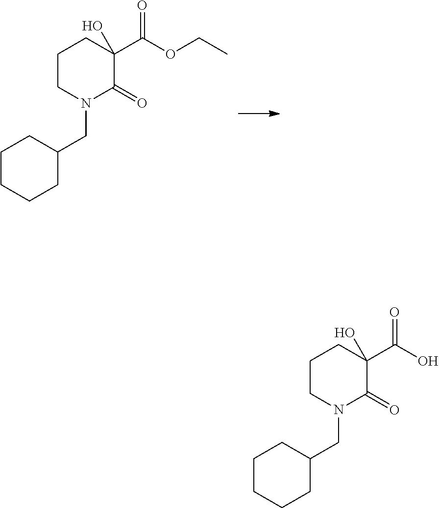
C1CN(CC2CCCCC2)C(=O)C(C(OCC)=O)(O)C1.C1CN(CC2CCCCC2)C(=O)C(C(O)=O)(O)C1
